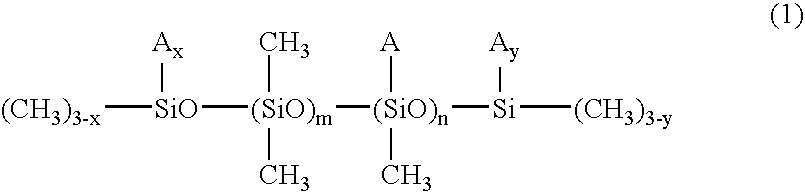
[(CH3)3-x][SiO]([Ax])[(SiO)m]([(SiO)n](C)([A])[Si]([Ay])[(CH3)3-y])(C)C
